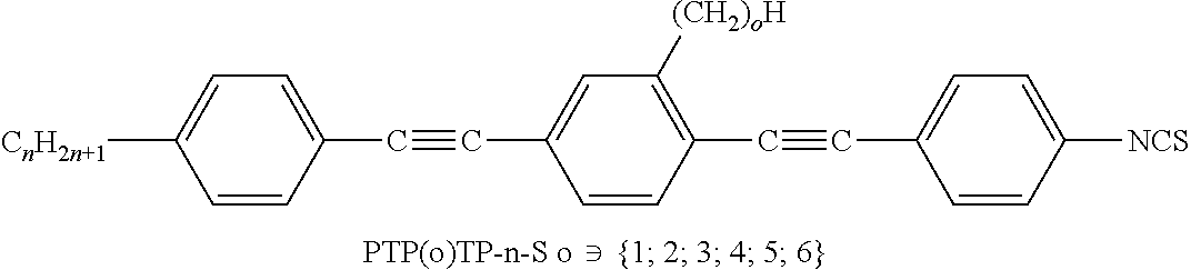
[CnH2n+1]C1=CC=C(C#CC2=CC([(CH2)oH])=C(C#CC3=CC=C([NCS])C=C3)C=C2)C=C1
